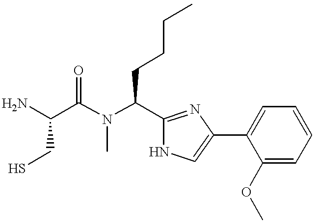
NC(C(N(C)C(C1=NC(C2=CC=CC=C2OC)=CN1)CCCC)=O)CS
